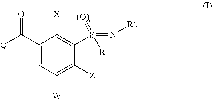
C1(C([Q])=O)=CC([W])=C([Z])C(S(=N[R])(=[(O)t])[R])=C1[X]
